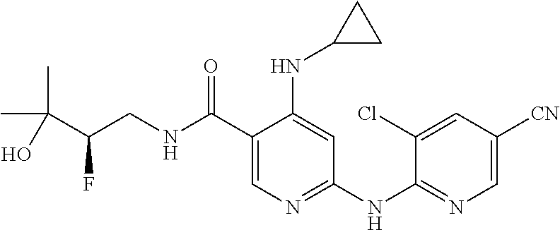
C1=C([CN])C=C(Cl)C(NC2=NC=C(C(NCC(C(C)(C)O)F)=O)C(NC3CC3)=C2)=N1
